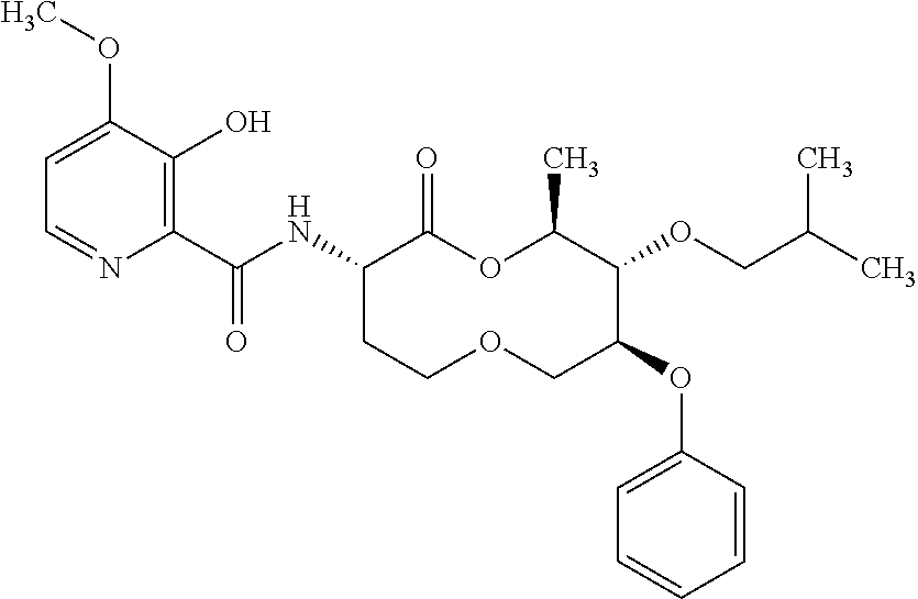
C1(C(NC2C(=O)OC(C)C(OCC(C)C)C(OC3=CC=CC=C3)COCC2)=O)=C(O)C(OC)=CC=N1
